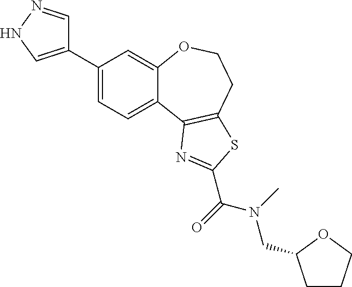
C1(C2=CNN=C2)=CC=C2C(=C1)OCCC1=C2N=C(C(=O)N(CC2CCCO2)C)S1
